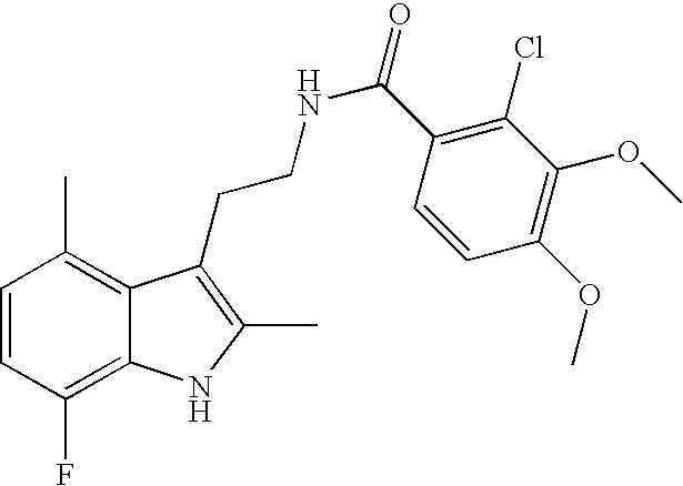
C1=CC(F)=C2C(=C1C)C(CCNC(=O)C1=C(Cl)C(OC)=C(OC)C=C1)=C(C)N2
